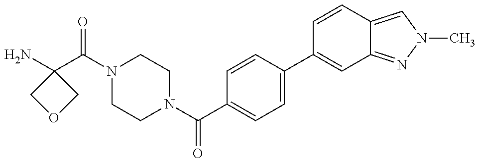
C1(N)(C(=O)N2CCN(C(=O)C3=CC=C(C4=CC5=NN(C)C=C5C=C4)C=C3)CC2)COC1
